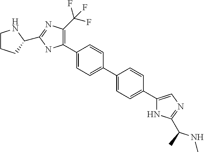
C1(C2=C(C(F)(F)F)N=C(C3CCCN3)N2)=CC=C(C2=CC=C(C3=CN=C(C(NC)C)N3)C=C2)C=C1
